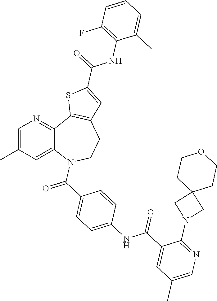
C12=CC(C)=CN=C1C1=C(CCN2C(=O)C2=CC=C(NC(C3=CC(C)=CN=C3N3CC4(C3)CCOCC4)=O)C=C2)C=C(C(=O)NC2=C(F)C=CC=C2C)S1
